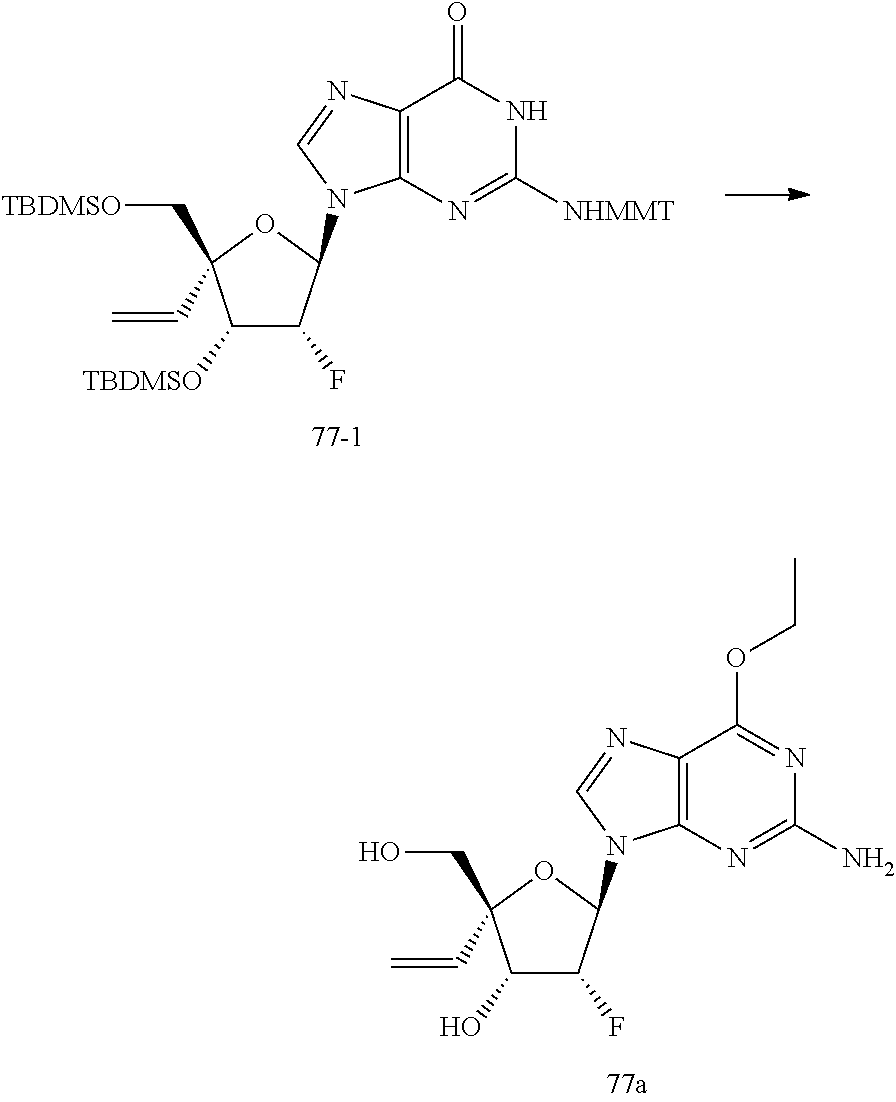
C12=C(N=CN1C1OC(C[TBDMSO])(C=C)C([TBDMSO])C1F)C(=O)NC([NHMMT])=N2.C12=C(N=CN1C1OC(CO)(C=C)C(O)C1F)C(OCC)=NC(N)=N2
